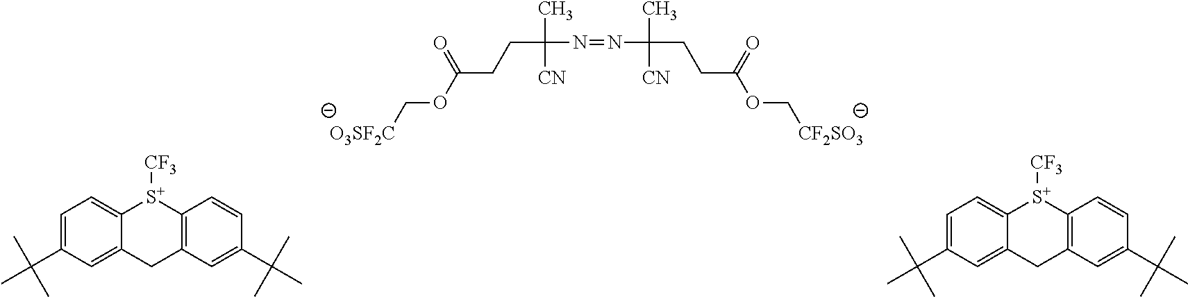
C(C(N=NC(CCC(OC[CF2SO3])=O)(C)[CN])(C)[CN])CC(OC[O3SF2C])=O.[S+]1([CF3])C2=CC=C(C(C)(C)C)C=C2CC2=C1C=CC(C(C)(C)C)=C2.[S+]1([CF3])C2=CC=C(C(C)(C)C)C=C2CC2=C1C=CC(C(C)(C)C)=C2
